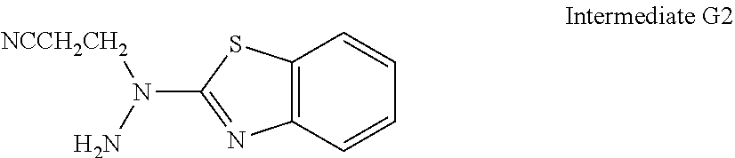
N(C1=NC2=C(S1)C=CC=C2)(N)[NCCH2CH2]
